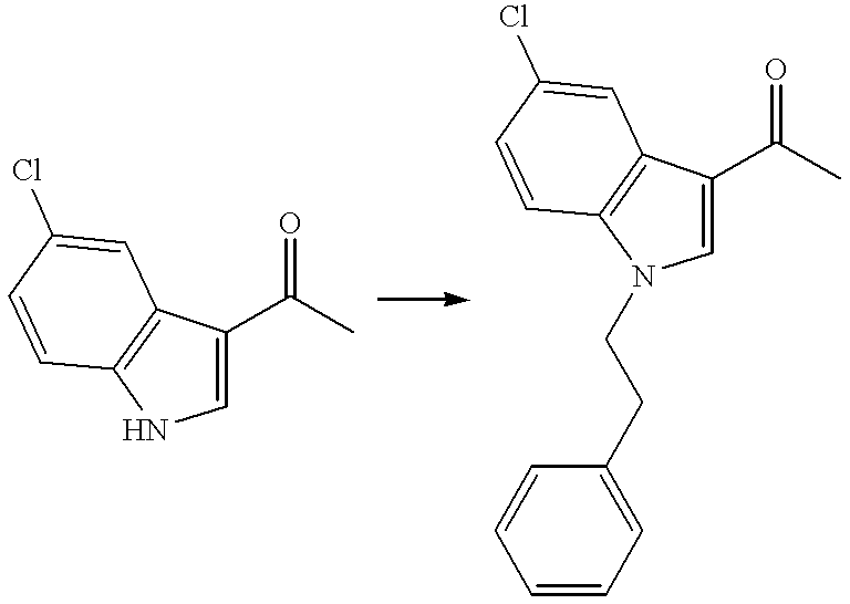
C1(C(C)=O)=CNC2=C1C=C(Cl)C=C2.C1(C(C)=O)=CN(CCC2=CC=CC=C2)C2=C1C=C(Cl)C=C2
